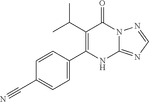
C12=NC=NN1C(=O)C(C(C)C)=C(C1=CC=C(C#N)C=C1)N2
